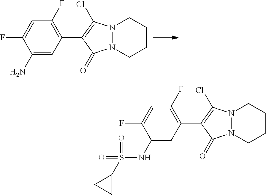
C1(N)=CC(C2=C(Cl)N3N(C2=O)CCCC3)=C(F)C=C1F.C1(NS(=O)(C2CC2)=O)=CC(C2=C(Cl)N3N(C2=O)CCCC3)=C(F)C=C1F
